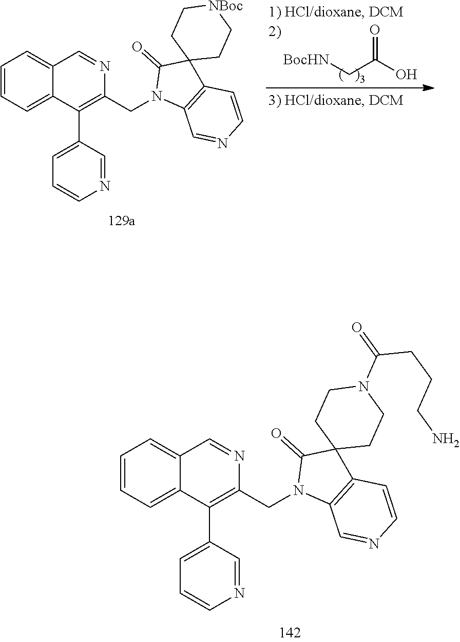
C1=CC=C2C(=C1)C=NC(CN1C3=C(C4(C1=O)CCN(C(=O)CCCN)CC4)C=CN=C3)=C2C1=CC=CN=C1.[BocHN]CC(O)=O.C1=CC=C2C(=C1)C=NC(CN1C3=C(C4(C1=O)CC[NBoc]CC4)C=CN=C3)=C2C1=CC=CN=C1
